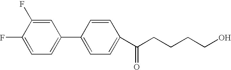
FC1=CC=C(C2=CC=C(C(CCCCO)=O)C=C2)C=C1F
